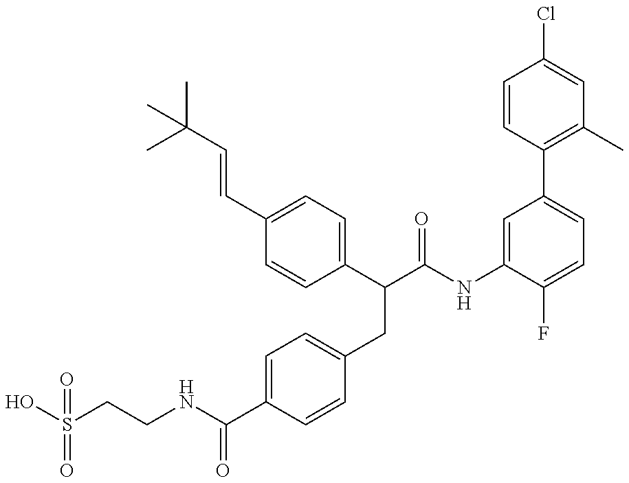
OS(CCNC(C1=CC=C(CC(C(NC2=CC(C3=C(C)C=C(Cl)C=C3)=CC=C2F)=O)C2=CC=C(C=CC(C)(C)C)C=C2)C=C1)=O)(=O)=O
